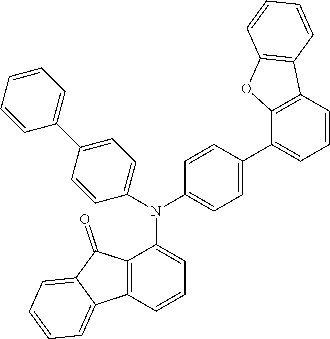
C1=CC(C2=CC=CC3=C2OC2=C3C=CC=C2)=CC=C1N(C1=CC=C(C2=CC=CC=C2)C=C1)C1=CC=CC2=C1C(=O)C1=CC=CC=C21
